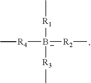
[B-]([R1]C)([R3]C)([R2]C)[R4]C
